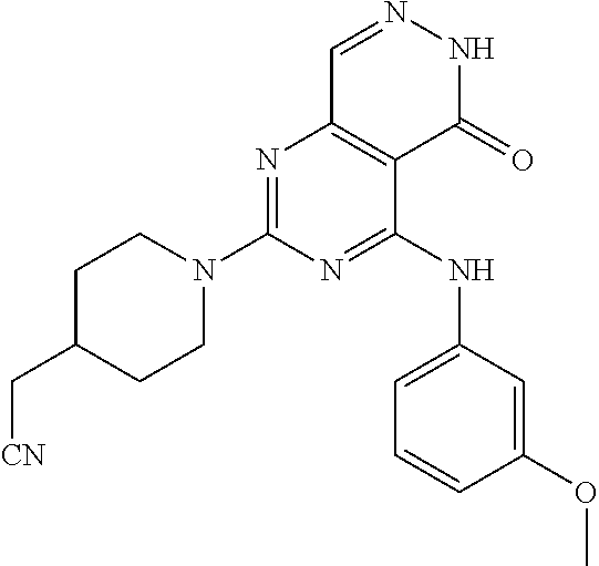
N1=C(N2CCC(C[CN])CC2)N=C(NC2=CC=CC(OC)=C2)C2=C1C=NNC2=O
